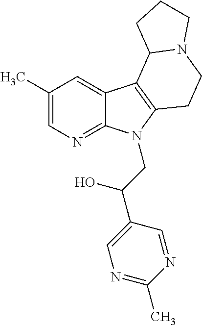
C1(C)=CN=C2C(=C1)C1=C(N2CC(C2=CN=C(C)N=C2)O)CCN2C1CCC2
